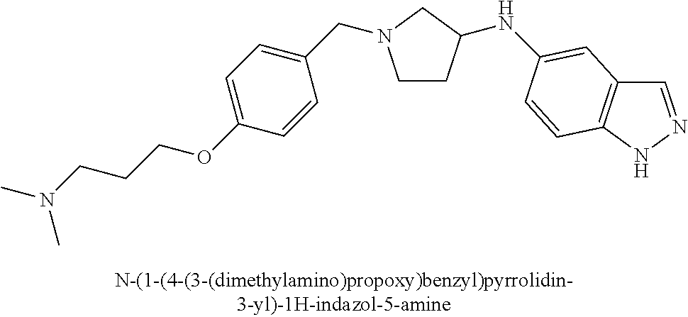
C1CC(NC2=CC3=C(NN=C3)C=C2)CN1CC1=CC=C(OCCCN(C)C)C=C1
